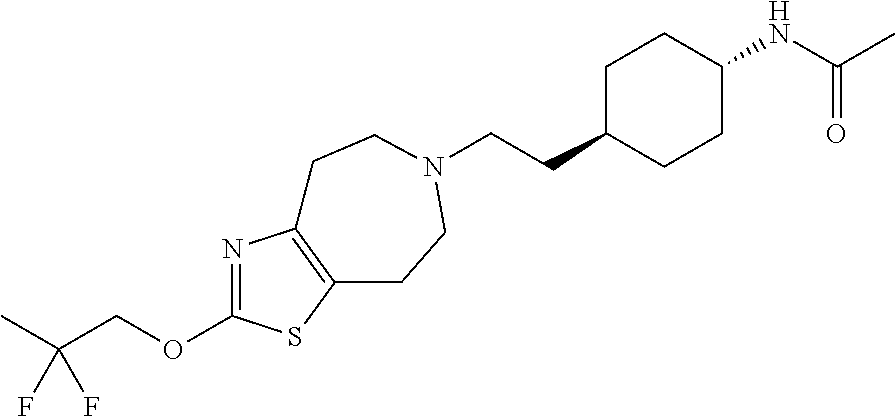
O(C1=NC2=C(S1)CCN(CCC1CCC(NC(C)=O)CC1)CC2)CC(C)(F)F
